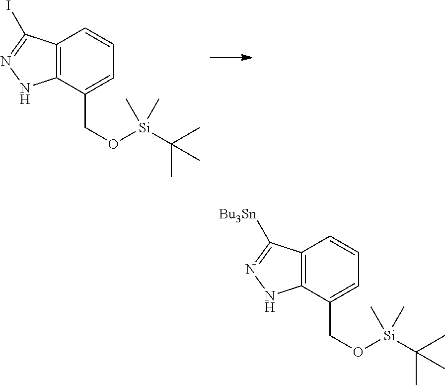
C12=C(C(CO[Si](C(C)(C)C)(C)C)=CC=C1)NN=C2[Bu3Sn].C12=C(C(CO[Si](C(C)(C)C)(C)C)=CC=C1)NN=C2I
